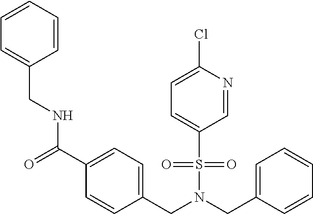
C(N(CC1=CC=CC=C1)S(=O)(=O)C1=CC=C(Cl)N=C1)C1=CC=C(C(=O)NCC2=CC=CC=C2)C=C1
